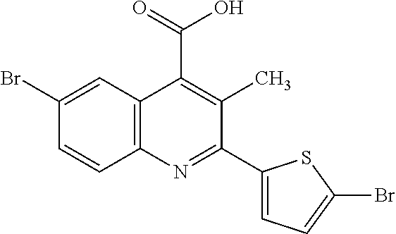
C1(Br)=CC2=C(C=C1)N=C(C1=CC=C(Br)S1)C(C)=C2C(=O)O
